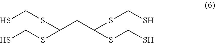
SCSC(CC(SCS)SCS)SCS
